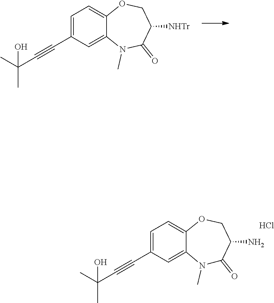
C1=C2OCC([NHTr])C(=O)N(C)C2=CC(C#CC(C)(O)C)=C1.C1=C2OCC(N)C(=O)N(C)C2=CC(C#CC(C)(O)C)=C1.Cl
